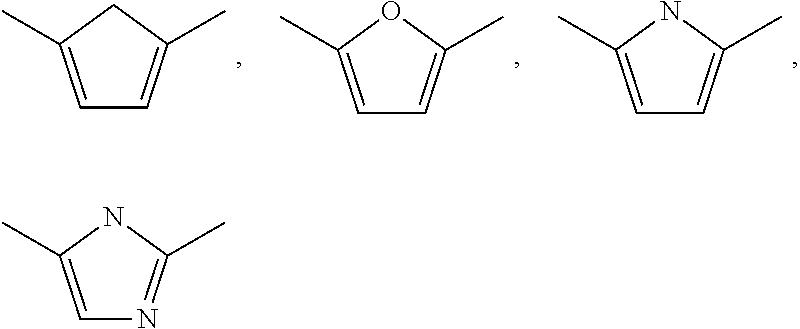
C1=C(C)NC(C)=C1.C1=C(C)OC(C)=C1.C1=C(C)CC(C)=C1.C1=C(C)NC(C)=N1
